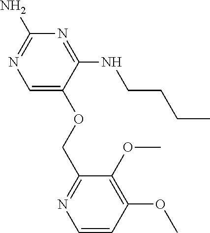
C1=C(OCC2=NC=CC(OC)=C2OC)C(NCCCC)=NC(N)=N1
